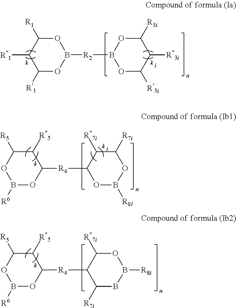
O1C([R1])C([R1])C([R1])OB1[R2]B1OC([R3i])C([R3i])C([R3i])O1.C1([R5])C([R5])OB([R6])OC1[R4]C1OB([R8i])OC([R7i])C1[R7i].C1([R5])C([R5])OB([R6])OC1[R4]C1C([R7i])BB([R8i])OC1[R7i]
